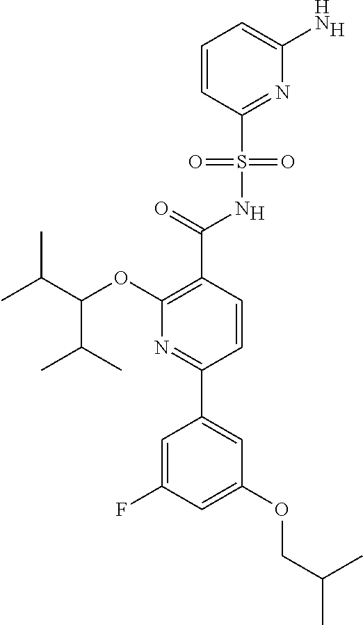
[H].C1(C(=O)NS(C2=NC(N)=CC=C2)(=O)=O)=C(OC(C(C)C)C(C)C)N=C(C2=CC(OCC(C)C)=CC(F)=C2)C=C1.[H]
